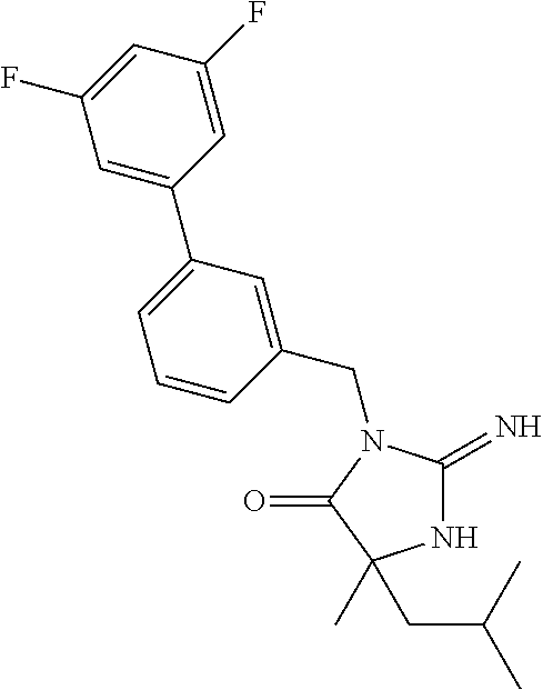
N1C(=N)N(CC2=CC(C3=CC(F)=CC(F)=C3)=CC=C2)C(=O)C1(CC(C)C)C
